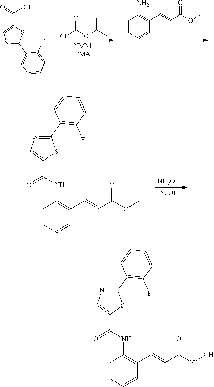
O=C(OC(C)C)Cl.C(=CC(OC)=O)C1=C(N)C=CC=C1.N1=C(C2=CC=CC=C2F)SC(C(=O)O)=C1.C(=CC(OC)=O)C1=C(NC(C2=CN=C(C3=C(F)C=CC=C3)S2)=O)C=CC=C1.[NH2OH].[NaOH].C(=CC(NO)=O)C1=C(NC(C2=CN=C(C3=C(F)C=CC=C3)S2)=O)C=CC=C1
